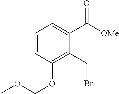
C1=CC(OCOC)=C(CBr)C(C([OMe])=O)=C1
